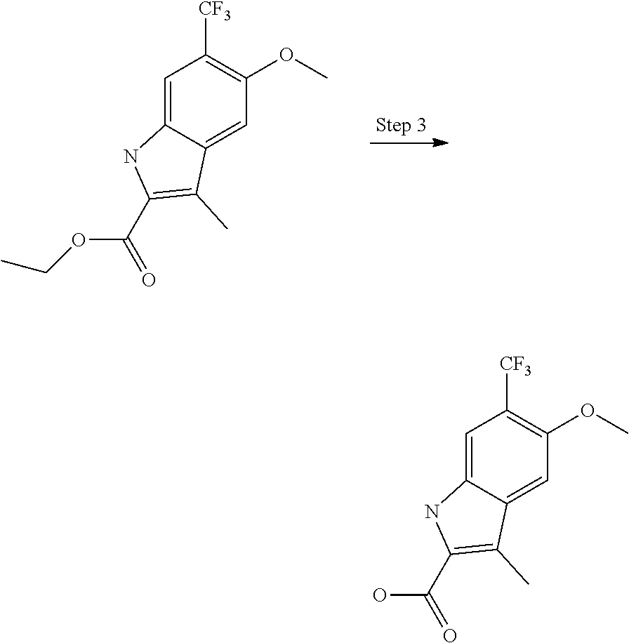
C1=C2C(=CC(OC)=C1[CF3])C(C)=C(C(=O)OCC)N2.C1=C2C(=CC(OC)=C1[CF3])C(C)=C(C(=O)O)N2
